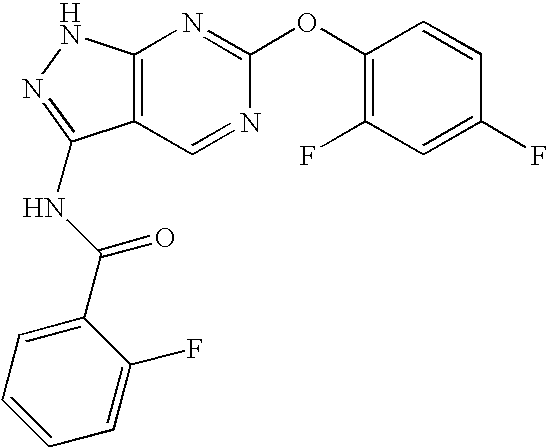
C12=C(NN=C1NC(C1=CC=CC=C1F)=O)N=C(OC1=C(F)C=C(F)C=C1)N=C2
